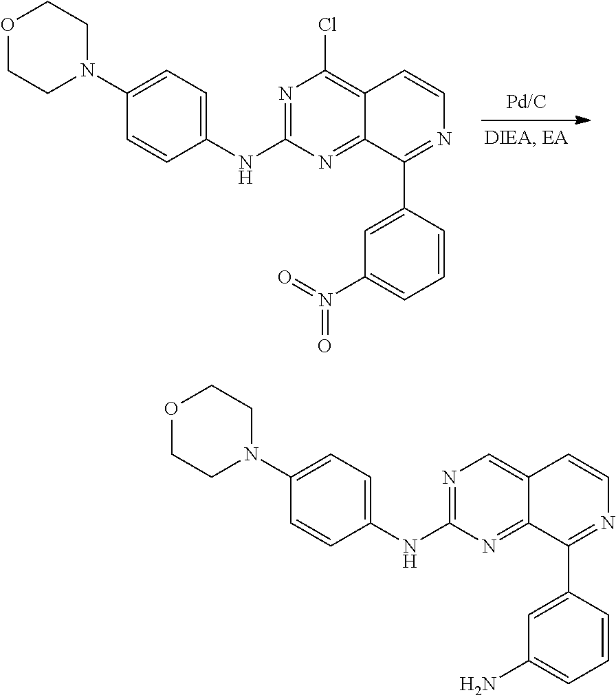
N1=C(NC2=CC=C(N3CCOCC3)C=C2)N=C2C(=C1Cl)C=CN=C2C1=CC(N(=O)=O)=CC=C1.[Pd/C].N1=C(NC2=CC=C(N3CCOCC3)C=C2)N=C2C(=C1)C=CN=C2C1=CC(N)=CC=C1
